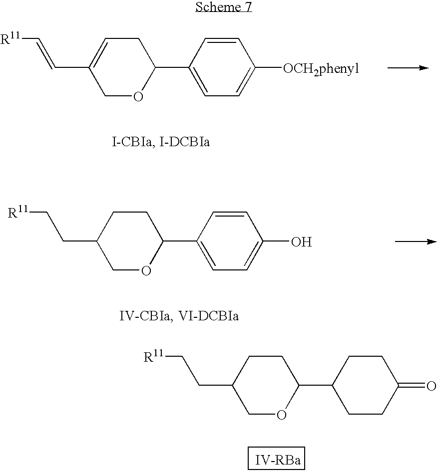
[R11]C=CC1=CCC(C2=CC=C([OCH2phenyl])C=C2)OC1.[R11]CCC1COC(C2=CC=C(O)C=C2)CC1.[R11]CCC1COC(C2CCC(=O)CC2)CC1
